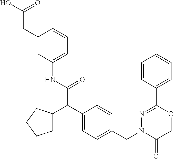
C1(NC(=O)C(C2=CC=C(CN3C(=O)COC(C4=CC=CC=C4)=N3)C=C2)C2CCCC2)=CC=CC(CC(=O)O)=C1
